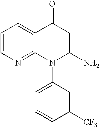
C1=CN=C2C(=C1)C(=O)C=C(N)N2C1=CC=CC([CF3])=C1
